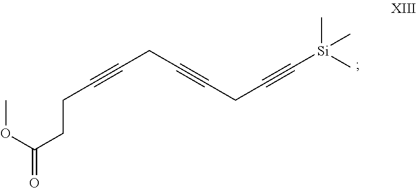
COC(CCC#CCC#CCC#C[Si](C)(C)C)=O
